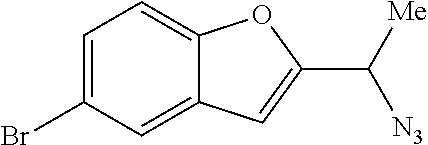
C1=C(Br)C=C2C(=C1)OC(C([Me])[N3])=C2
